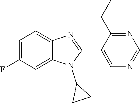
C1=C(F)C=C2C(=C1)N=C(C1=CN=CN=C1C(C)C)N2C1CC1
